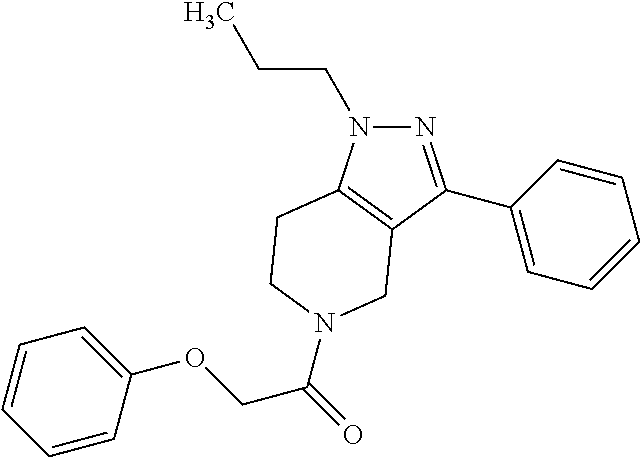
N1(CCC)N=C(C2=CC=CC=C2)C2=C1CCN(C(=O)COC1=CC=CC=C1)C2
